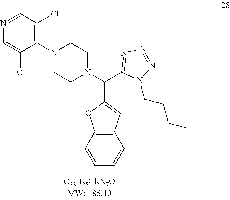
C1=C(Cl)C(N2CCN(C(C3=NN=NN3CCCC)C3=CC4=C(O3)C=CC=C4)CC2)=C(Cl)C=N1
